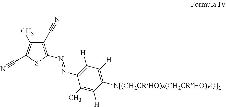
C1(C#N)=C(N=NC2=C([H])C([H])=C([N[(CH2CRHO)x(CH2CRHO)yQ]2])C([H])=C2C)SC(C#N)=C1C
